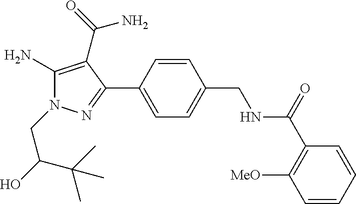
C1(N)=C(C(=O)N)C(C2=CC=C(CNC(=O)C3=C([MeO])C=CC=C3)C=C2)=NN1CC(O)C(C)(C)C
